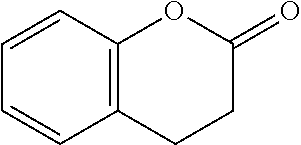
C1=CC2=C(C=C1)CCC(=O)O2
